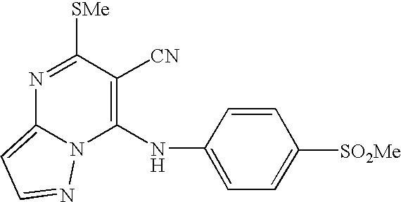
C1(NC2=CC=C([SO2Me])C=C2)=C([CN])C([SMe])=NC2=CC=NN12
